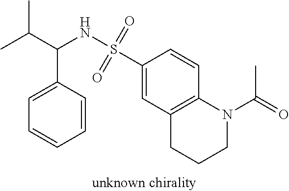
C1(S(NC(C(C)C)C2=CC=CC=C2)(=O)=O)=CC2=C(C=C1)N(C(=O)C)CCC2
